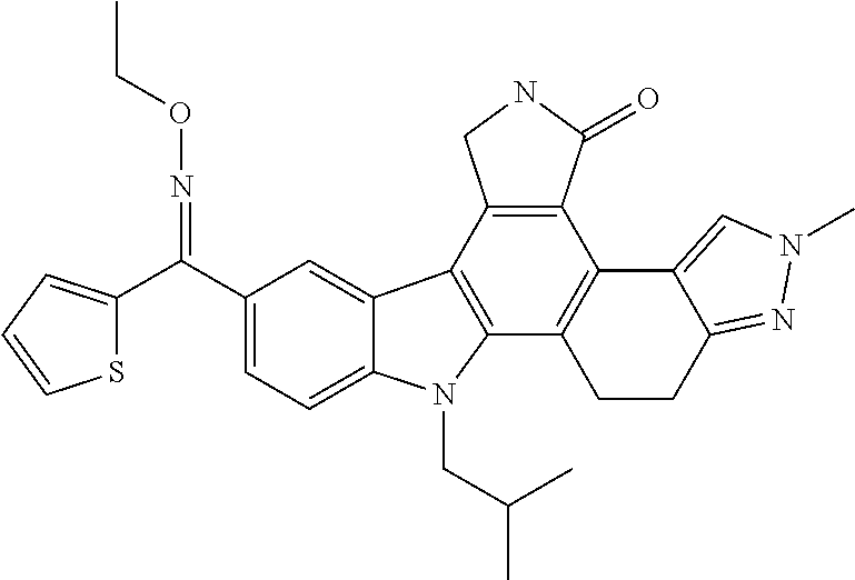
C1(C(C2=CC=CS2)=NOCC)=CC=C2C(=C1)C1=C(N2CC(C)C)C2=C(C3=C1CNC3=O)C1=CN(C)N=C1CC2
